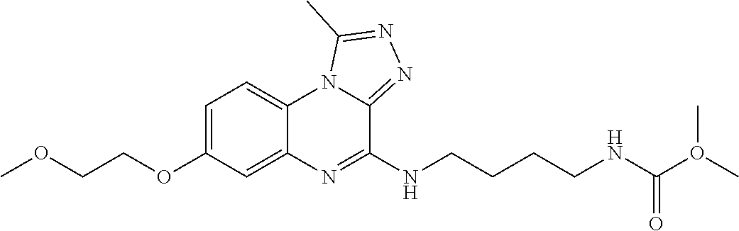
C1=C(OCCOC)C=C2C(=C1)N1C(=NN=C1C)C(NCCCCNC(O(C)C)=O)=N2
